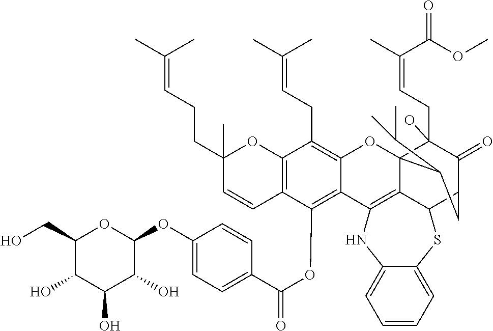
C12=C(C=CC(CCC=C(C)C)(C)O1)C(OC(C1=CC=C(OC3OC(CO)C(O)C(O)C3O)C=C1)=O)=C1C(=C2CC=C(C)C)OC23C(CC=C(C)C(OC)=O)(O)C(=O)C(CC2C(C)C)C2SC4=CC=CC=C4NC1=C32
